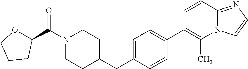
C1N(C(C2OCCC2)=O)CCC(CC2=CC=C(C3=C(C)N4C(=NC=C4)C=C3)C=C2)C1
